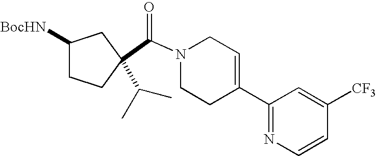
C(N1CCC(C2=NC=CC([CF3])=C2)=CC1)(=O)C1(C(C)C)CCC([BocHN])C1
